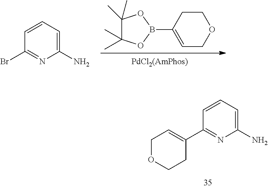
C1=C(B2OC(C)(C)C(C)(C)O2)CCOC1.C1=CC=C(N)N=C1Br.C1=C(N)N=C(C2=CCOCC2)C=C1
